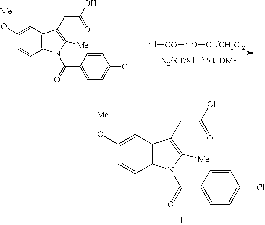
[Me]OC1=CC2=C(C=C1)N(C(C1=CC=C(Cl)C=C1)=O)C([Me])=C2CC(Cl)=O.Cl[CO][CO]Cl.[Me]OC1=CC2=C(C=C1)N(C(C1=CC=C(Cl)C=C1)=O)C([Me])=C2CC(O)=O
